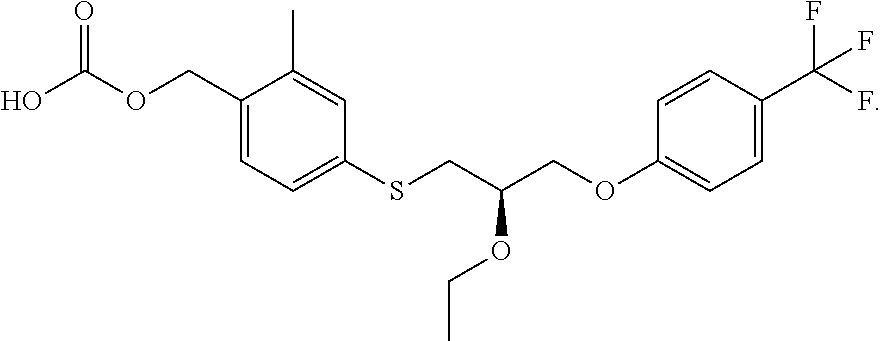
C1(COC(O)=O)=CC=C(SCC(COC2=CC=C(C(F)(F)F)C=C2)OCC)C=C1C
